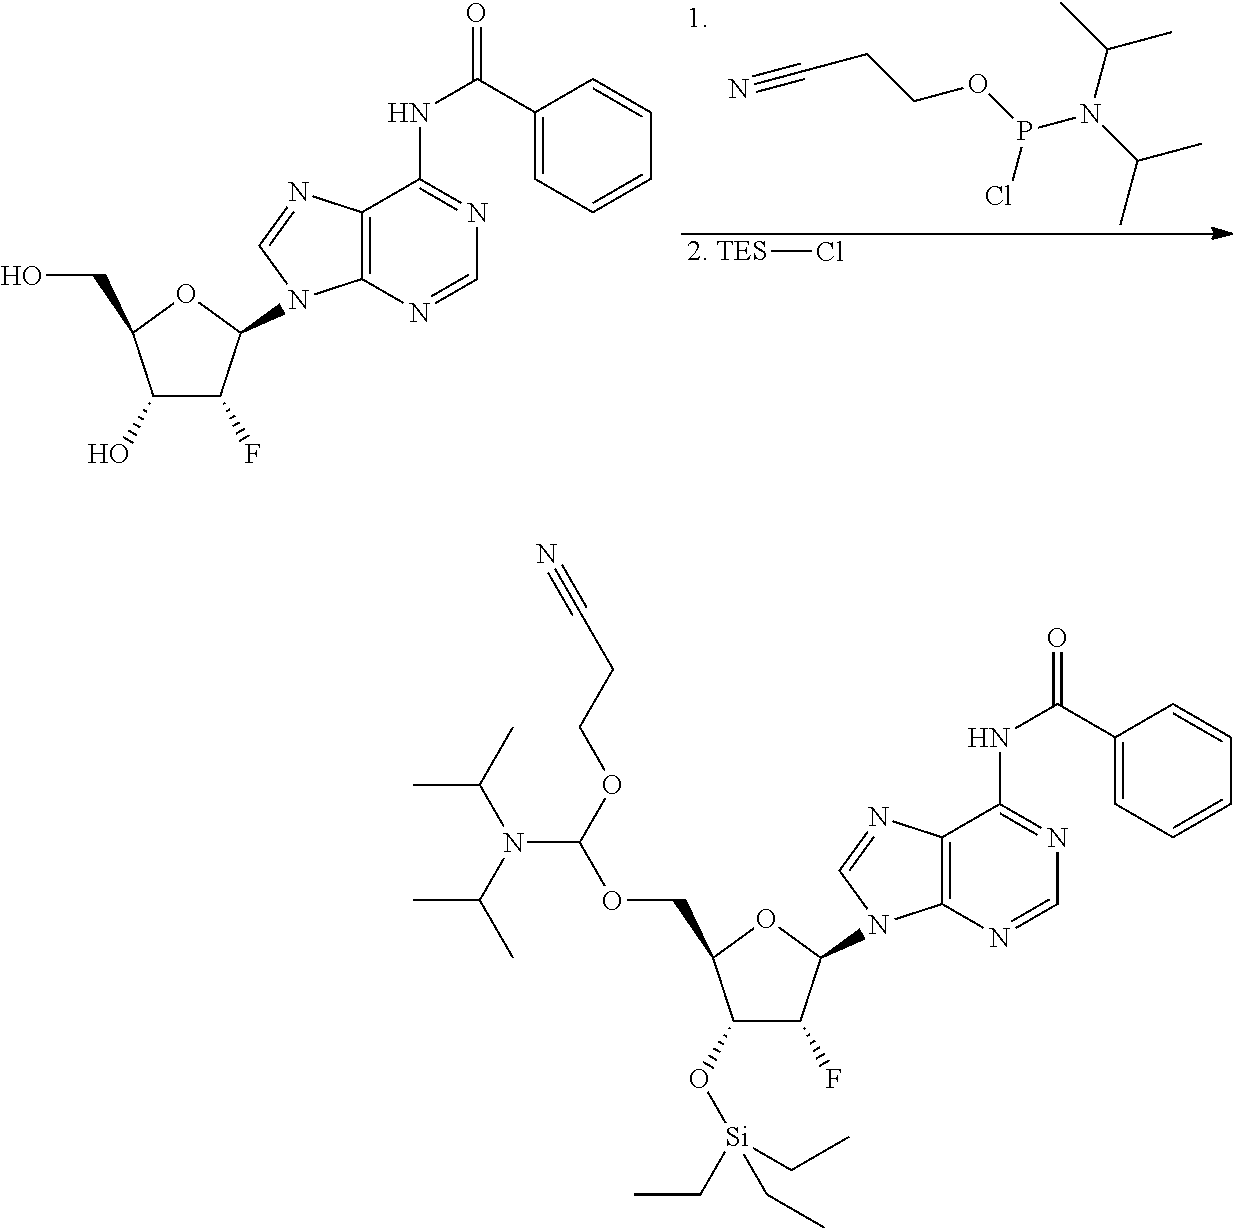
N#CCCOP(N(C(C)C)C(C)C)Cl.[2. TES]Cl.FC1C(O)C(CO)OC1N1C2=C(N=C1)C(NC(=O)C1=CC=CC=C1)=NC=N2.FC1C(O[Si](CC)(CC)CC)C(COC(N(C(C)C)C(C)C)OCCC#N)OC1N1C2=C(N=C1)C(NC(=O)C1=CC=CC=C1)=NC=N2
